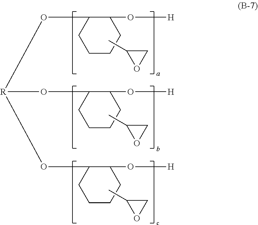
CC1OC1.C1(O[H])C(O[R](OC2C(O[H])CCCC2)OC2C(O[H])CCCC2)CCCC1.CC1OC1.CC1OC1
